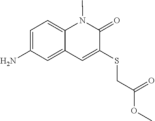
C12=CC=C(N)C=C1C=C(SCC(=O)OC)C(=O)N2C
